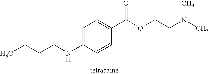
C1=C(NCCCC)C=CC(C(OCCN(C)C)=O)=C1
